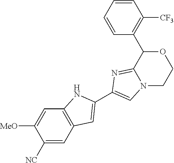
C1=C([MeO])C([NC])=CC2=C1NC(C1=CN3C(=N1)C(C1=C([CF3])C=CC=C1)OCC3)=C2
